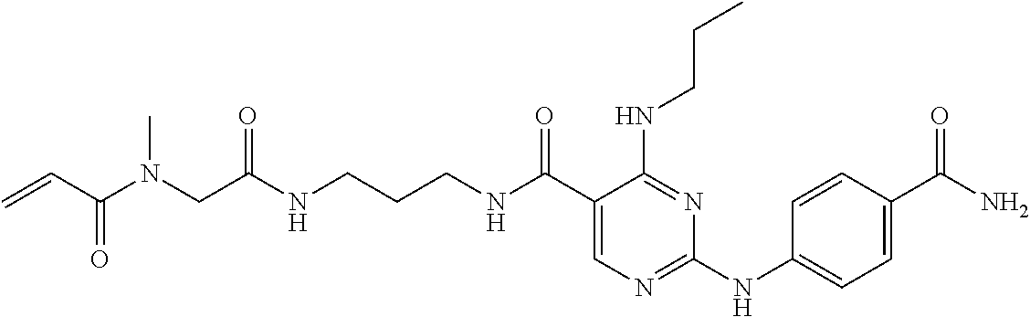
C(CCNC(C1=CN=C(NC2=CC=C(C(N)=O)C=C2)N=C1NCCC)=O)NC(=O)CN(C(C=C)=O)C
